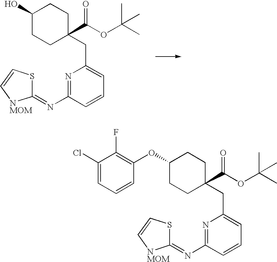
C1(=NC2=NC(CC3(C(OC(C)(C)C)=O)CCC(O)CC3)=CC=C2)SC=C[NMOM]1.C1(=NC2=NC(CC3(C(OC(C)(C)C)=O)CCC(OC4=C(F)C(Cl)=CC=C4)CC3)=CC=C2)SC=C[NMOM]1
